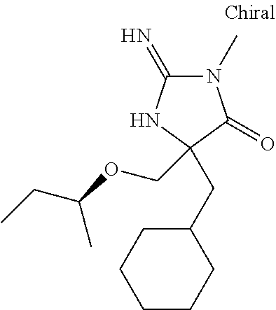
C1(=N)N(C)C(=O)C(CC2CCCCC2)(COC(CC)C)N1
